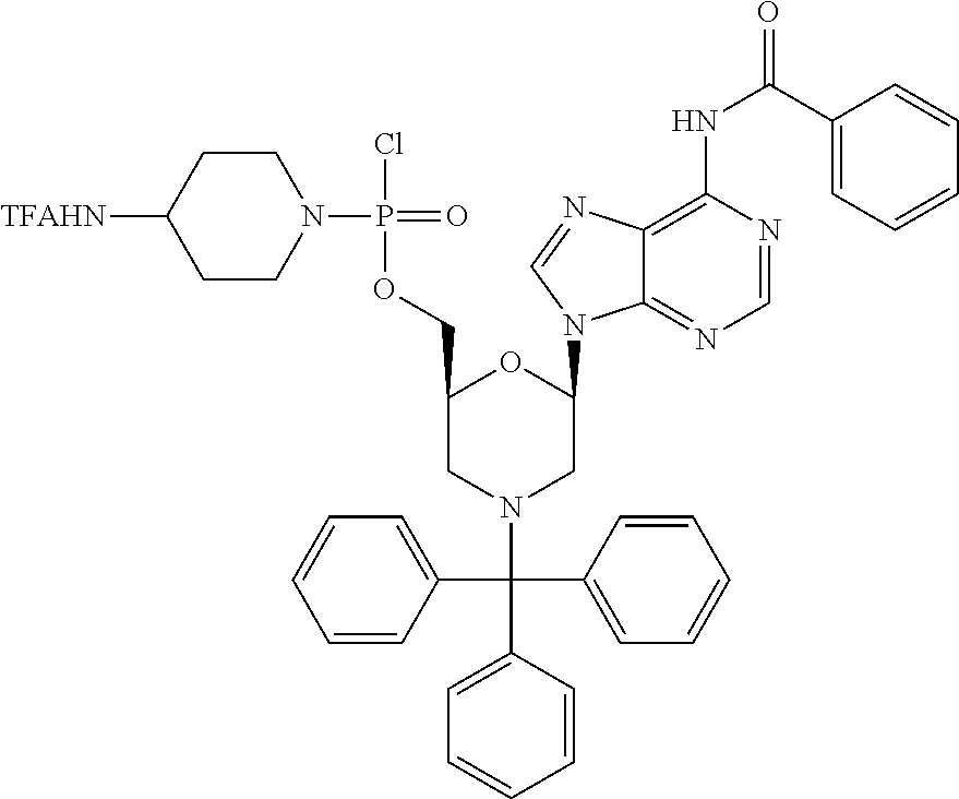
C1(C(C2=CC=CC=C2)(N2CC(N3C4=NC=NC(NC(=O)C5=CC=CC=C5)=C4N=C3)OC(COP(Cl)(=O)N3CCC([TFAHN])CC3)C2)C2=CC=CC=C2)=CC=CC=C1
